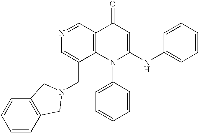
N1=CC2=C(C(CN3CC4=C(C=CC=C4)C3)=C1)N(C1=CC=CC=C1)C(NC1=CC=CC=C1)=CC2=O
